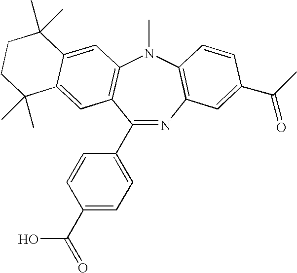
C1(C2=CC=C(C(O)=O)C=C2)=NC2=C(N(C)C3=C1C=C1C(=C3)C(C)(C)CCC1(C)C)C=CC(C(C)=O)=C2
